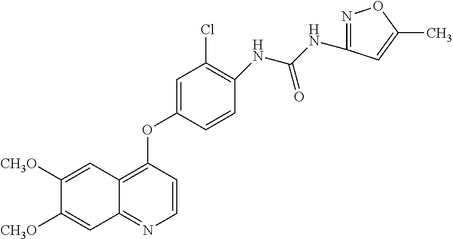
C1=CC(OC2=CC(Cl)=C(NC(NC3=NOC(C)=C3)=O)C=C2)=C2C(=N1)C=C([CH3O])C([CH3O])=C2
